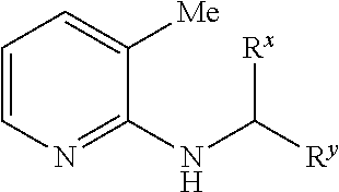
C1=CN=C(NC([Ry])[Rx])C([Me])=C1
